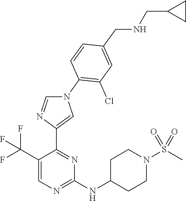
C1(C(F)(F)F)=CN=C(NC2CCN(S(C)(=O)=O)CC2)N=C1C1=CN(C2=C(Cl)C=C(CNCC3CC3)C=C2)C=N1
